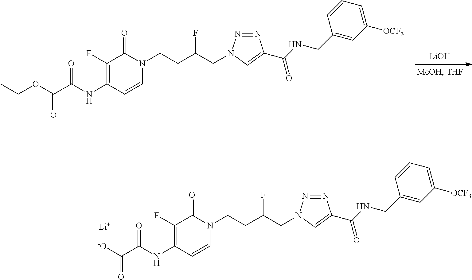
O(C(C(NC1=C(F)C(=O)N(CCC(CN2N=NC(C(NCC3=CC([OCF3])=CC=C3)=O)=C2)F)C=C1)=O)=O)CC.[LiOH].[-O]C(C(NC1=C(F)C(=O)N(CCC(CN2N=NC(C(NCC3=CC([OCF3])=CC=C3)=O)=C2)F)C=C1)=O)=O.[Li]
